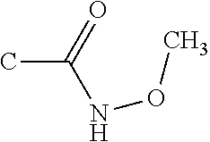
CC(=O)NOC
